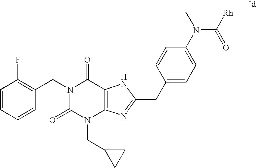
N1(CC2=C(F)C=CC=C2)C(=O)N(CC2CC2)C2=C(C1=O)NC(CC1=CC=C(N(C(=O)[Rh])C)C=C1)=N2
